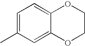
C1=C2C(=CC=C1C)OCCO2
